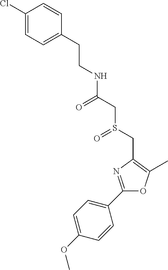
C1(C2=CC=C(OC)C=C2)=NC(CS(CC(=O)NCCC2=CC=C(Cl)C=C2)=O)=C(C)O1
